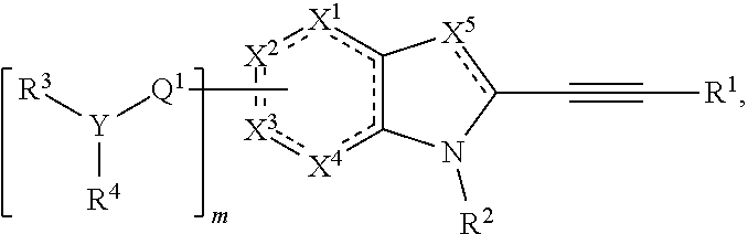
[X2]1:[X3]:[X4]c2c([X1]:1)-[X5]c(C#C[R1])N2[R2].C[Q1][Y]([R4])[R3]
